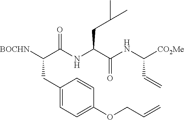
[BOCHN]C(C(NC(CC(C)C)C(NC([CO2Me])C=C)=O)=O)CC1=CC=C(OCC=C)C=C1
